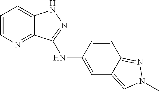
C1=CN=C2C(=C1)NN=C2NC1=CC2=CN(C)N=C2C=C1
